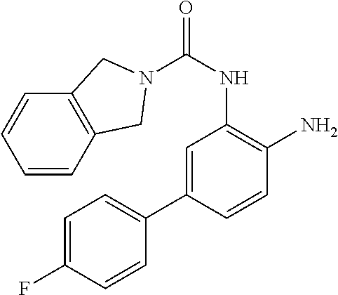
C1=C(C2=CC=C(F)C=C2)C=CC(N)=C1NC(=O)N1CC2=C(C=CC=C2)C1
